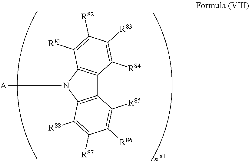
C12=C(N([A])C3=C1C([R84])=C([R83])C([R82])=C3[R81])C([R88])=C([R87])C([R86])=C2[R85]
